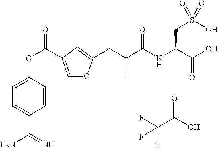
C1=C(C(OC2=CC=C(C(=N)N)C=C2)=O)C=C(CC(C(NC(C(O)=O)CS(O)(=O)=O)=O)C)O1.FC(C(O)=O)(F)F
